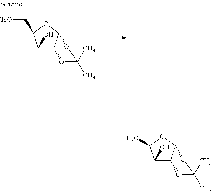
C1(O)C2C(OC1C[TsO])OC(C)(C)O2.C1(O)C2C(OC1C)OC(C)(C)O2
